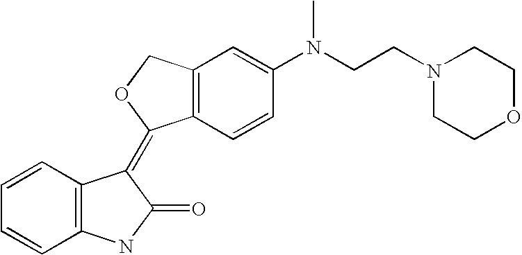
C12=C(C=C(N(CCN3CCOCC3)C)C=C1)COC2=C1C2=C(C=CC=C2)NC1=O
